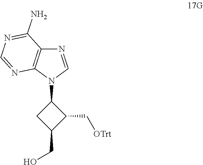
N1=CN(C2CC(CO)C2C[OTrt])C2=C1C(N)=NC=N2
